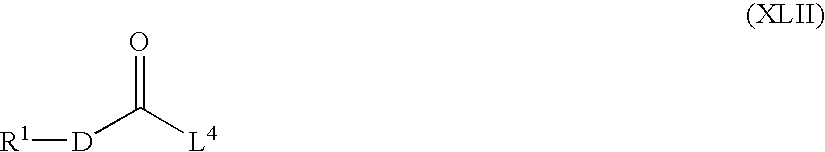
[D]([R1])C([L4])=O
